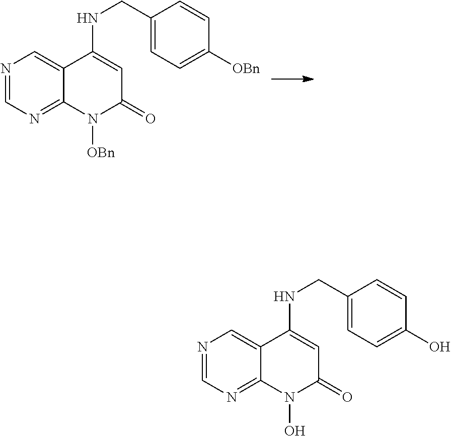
N1=CN=C2C(=C1)C(NCC1=CC=C(O)C=C1)=CC(=O)N2O.N1=CN=C2C(=C1)C(NCC1=CC=C([OBn])C=C1)=CC(=O)N2[OBn]
